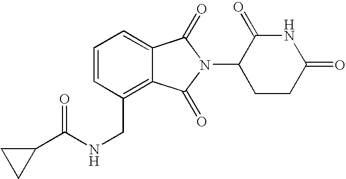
C1=C2C(=C(CNC(C3CC3)=O)C=C1)C(=O)N(C1CCC(=O)NC1=O)C2=O
